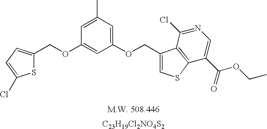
S1C(COC2=CC(OCC3=CSC4=C3C(Cl)=NC=C4C(=O)OCC)=CC(C)=C2)=CC=C1Cl.[C23H19Cl2NO4S2]
